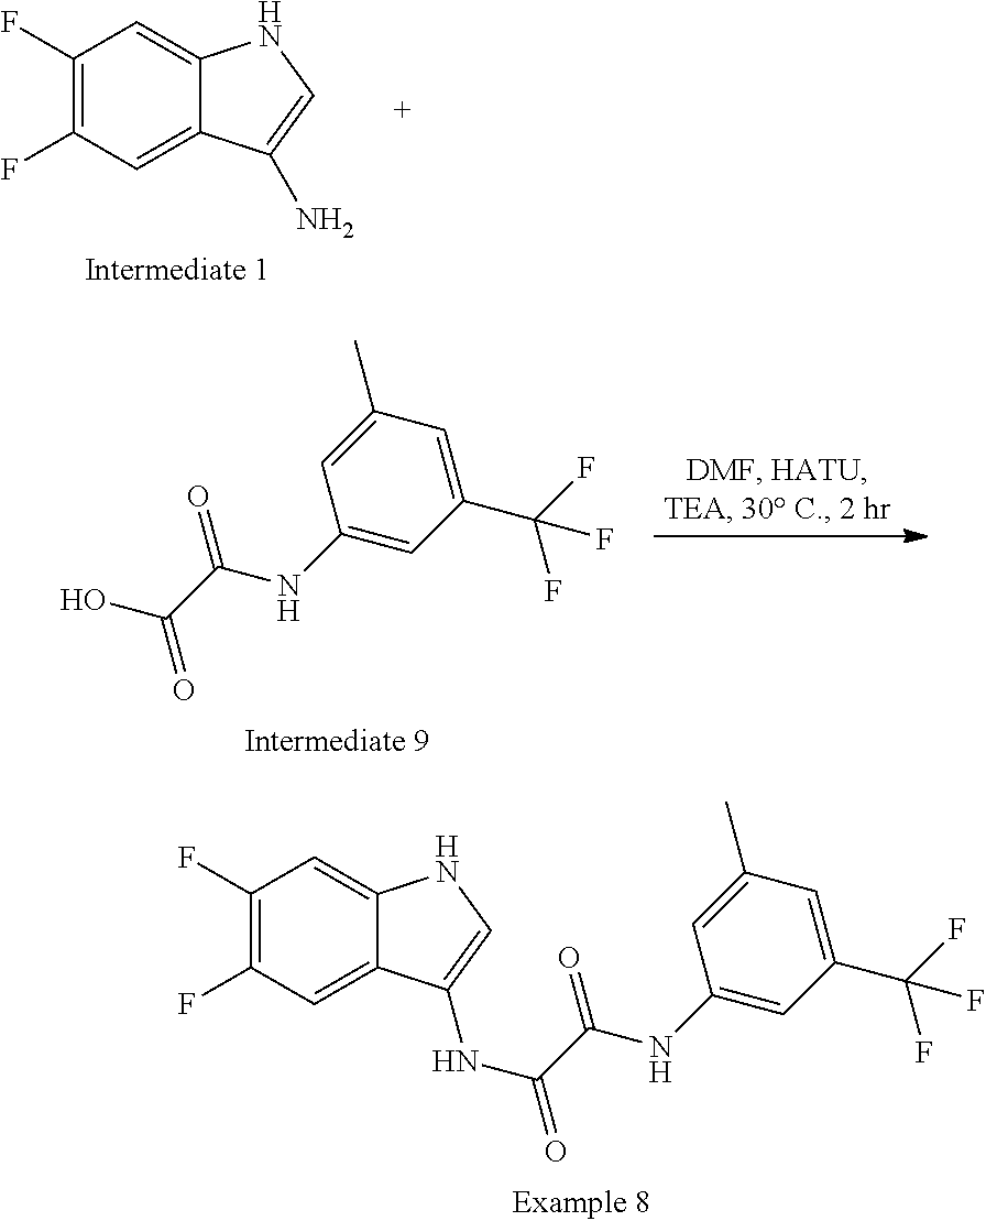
C1=C(C)C=C(C(F)(F)F)C=C1NC(C(NC1=CNC2=CC(F)=C(F)C=C21)=O)=O.C1(F)=C(F)C=C2C(=C1)C(N)=CN2.C1=C(C)C=C(C(F)(F)F)C=C1NC(C(O)=O)=O
